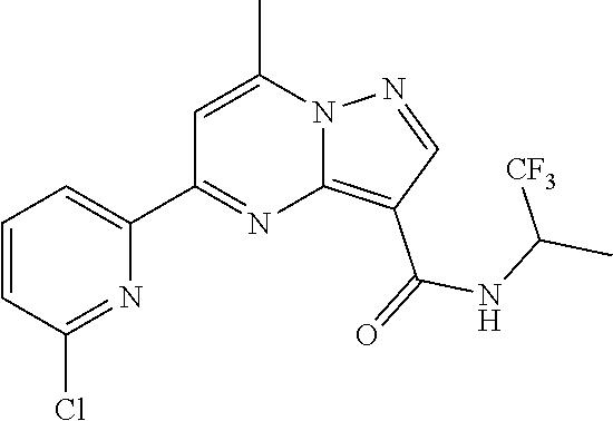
C12=C(C(=O)NC(C)[CF3])C=NN1C(C)=CC(C1=CC=CC(Cl)=N1)=N2
